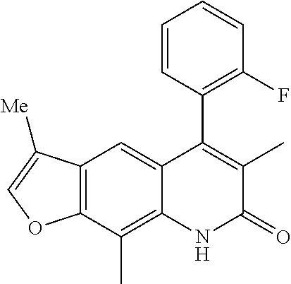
C12=C(C(C)=C3C(=C1)C(C1=C(F)C=CC=C1)=C(C)C(=O)N3)OC=C2[Me]
